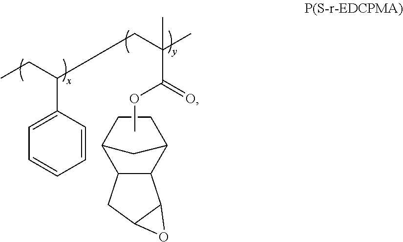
CCC(C1=CC=CC=C1)CC(C)(C)C(OC)=O.C12C(C3CCC1C3)C1C(C2)O1
